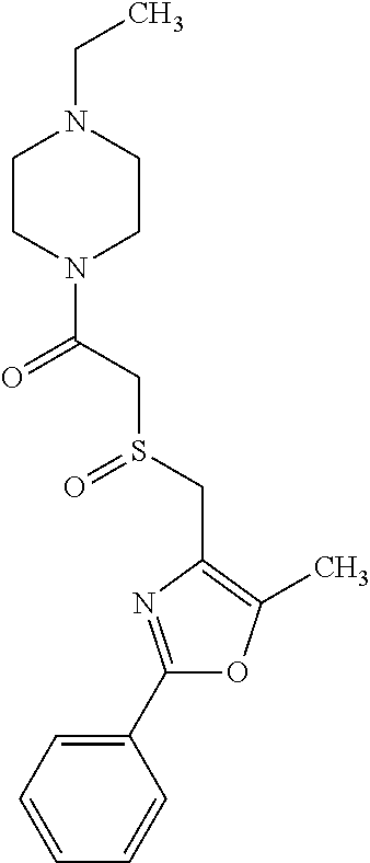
C1(C2=NC(CS(=O)CC(=O)N3CCN(CC)CC3)=C(C)O2)=CC=CC=C1
